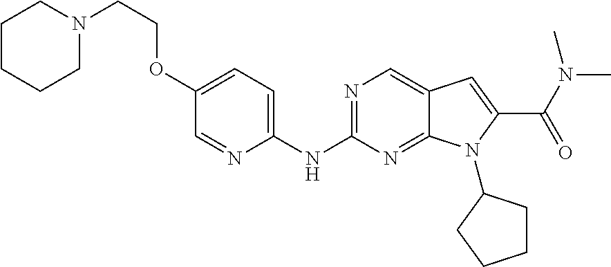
N1=C(NC2=CC=C(OCCN3CCCCC3)C=N2)N=C2C(=C1)C=C(C(N(C)C)=O)N2C1CCCC1
